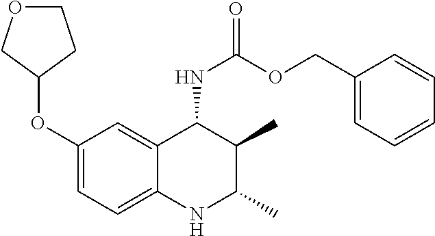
C1(OC2CCOC2)=CC=C2C(=C1)C(NC(=O)OCC1=CC=CC=C1)C(C)C(C)N2
